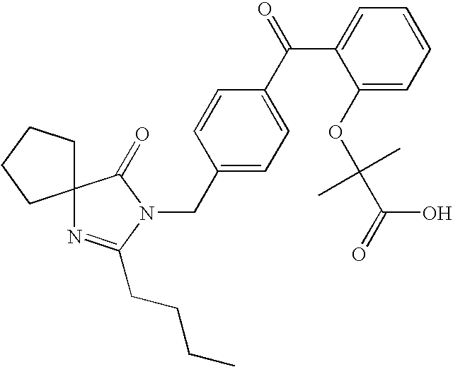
C12(N=C(CCCC)N(CC3=CC=C(C(C4=CC=CC=C4OC(C(=O)O)(C)C)=O)C=C3)C1=O)CCCC2
